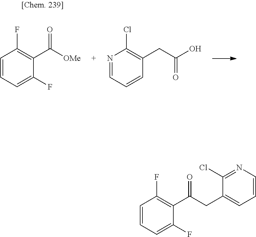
C1=CC=C(F)C(C([OMe])=O)=C1F.N1=CC=CC(CC(O)=O)=C1Cl.C1=CC=C(F)C(C(CC2=CC=CN=C2Cl)=O)=C1F
